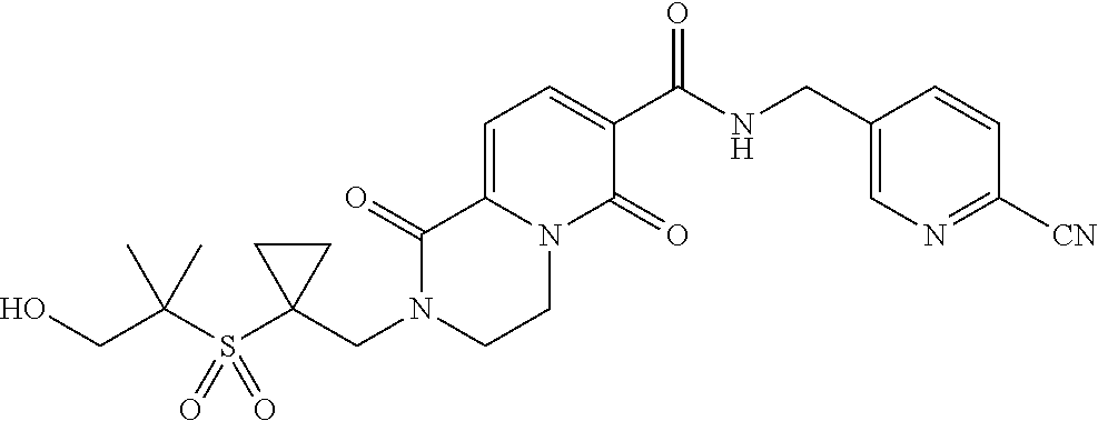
C1=C2N(C(=O)C(C(NCC3=CN=C([CN])C=C3)=O)=C1)CCN(CC1(S(C(CO)(C)C)(=O)=O)CC1)C2=O
